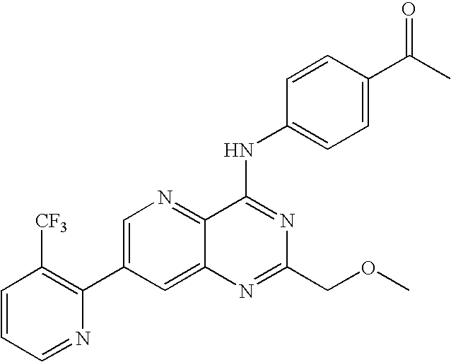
C1=CC=NC(C2=CN=C3C(=C2)N=C(COC)N=C3NC2=CC=C(C(C)=O)C=C2)=C1[CF3]
